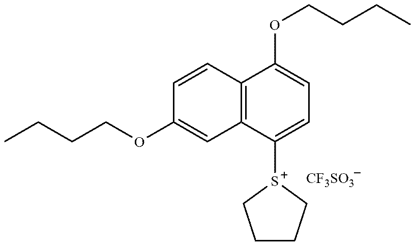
CCCCOC1=CC2=C(C=C1)C(OCCCC)=CC=C2[S+]1CCCC1.[CF3SO3]
